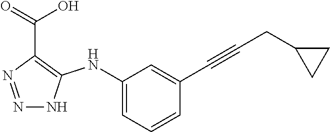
N1=NC(C(=O)O)=C(NC2=CC=CC(C#CCC3CC3)=C2)N1
